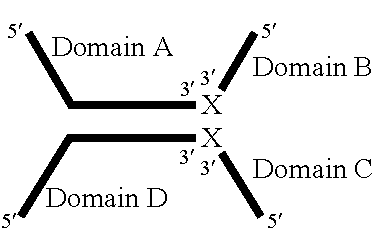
C[X]CC.C[X]CC
